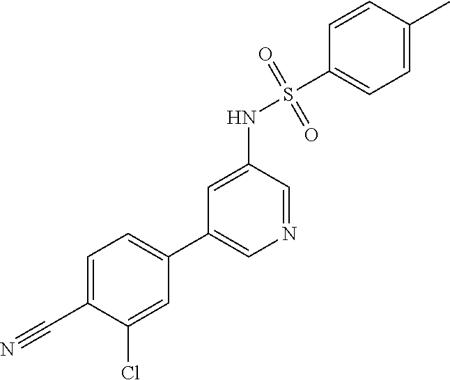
C1=C(C#N)C(Cl)=CC(C2=CN=CC(NS(C3=CC=C(C)C=C3)(=O)=O)=C2)=C1
